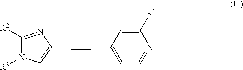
C1=C(C#CC2=CN([R3])C([R2])=N2)C=C([R1])N=C1
